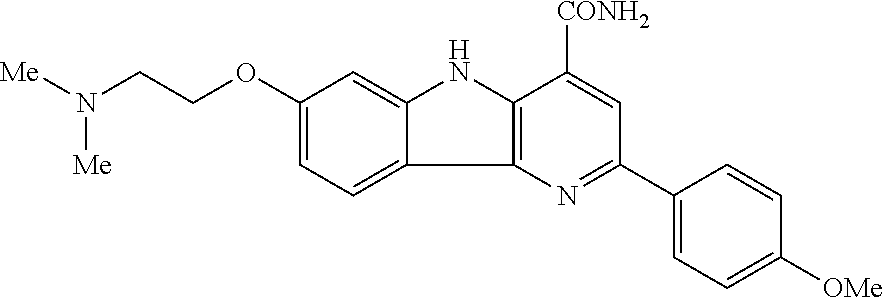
C1(OCCN([Me])[Me])=CC=C2C(=C1)NC1=C2N=C(C2=CC=C([OMe])C=C2)C=C1[CONH2]
